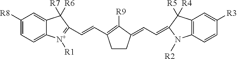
C1([R8])=CC=C2C(=C1)C([R7])([R6])C(C=CC1=C([R9])C(=CC=C3C([R5])([R4])C4=C(N3[R2])C=CC([R3])=C4)CC1)=[N+]2[R1]
